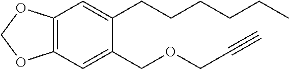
C1(COCC#C)=CC2=C(C=C1CCCCCC)OCO2
